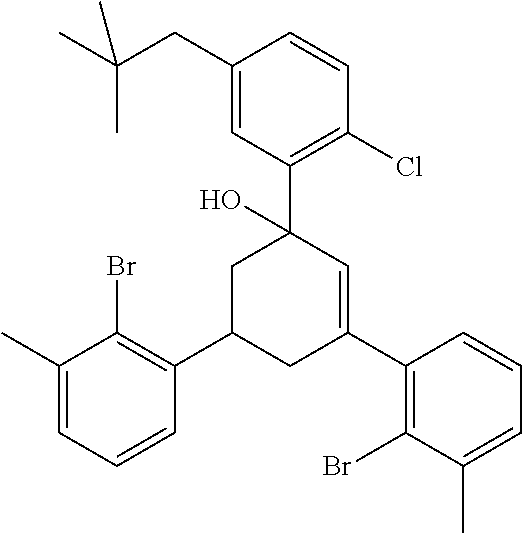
C1=C(C)C(Br)=C(C2CC(C3=C(Br)C(C)=CC=C3)=CC(C3=C(Cl)C=CC(CC(C)(C)C)=C3)(O)C2)C=C1
